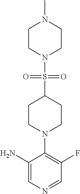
C1=NC=C(N)C(N2CCC(S(N3CCN(C)CC3)(=O)=O)CC2)=C1F
